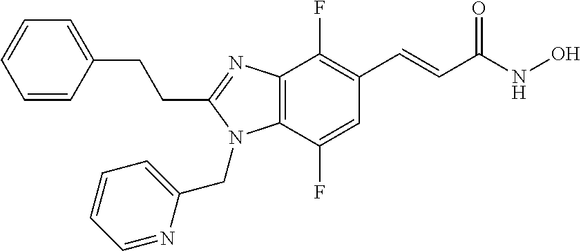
C1(CCC2=NC3=C(N2CC2=CC=CC=N2)C(F)=CC(C=CC(NO)=O)=C3F)=CC=CC=C1
